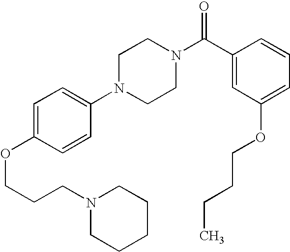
C(COC1=CC=C(N2CCN(C(C3=CC(OCCCC)=CC=C3)=O)CC2)C=C1)CN1CCCCC1
